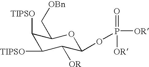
[TIPSO]C1C(C[OBn])OC(OP([OR])(=O)[OR])C([OR])C1[TIPSO]
